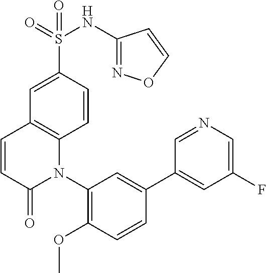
S(C1=CC2=C(C=C1)N(C1=C(OC)C=CC(C3=CC(F)=CN=C3)=C1)C(=O)C=C2)(=O)(=O)NC1=NOC=C1
